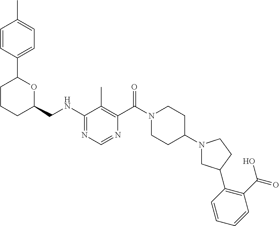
N(C1=NC=NC(C(N2CCC(N3CC(C4=C(C(=O)O)C=CC=C4)CC3)CC2)=O)=C1C)CC1OC(C2=CC=C(C)C=C2)CCC1
